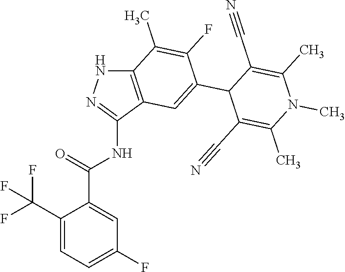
C12=C(C(NC(C3=CC(F)=CC=C3C(F)(F)F)=O)=NN1)C=C(C1C(C#N)=C(C)N(C)C(C)=C1C#N)C(F)=C2C
